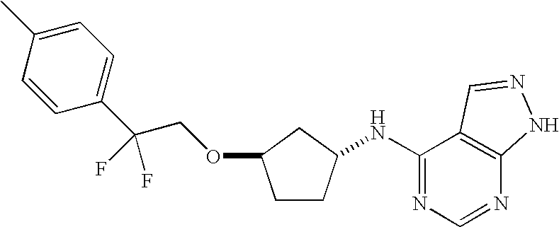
C1=C(C)C=CC(C(COC2CCC(NC3=NC=NC4=C3C=NN4)C2)(F)F)=C1
